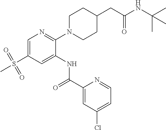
C1=C(S(=O)(=O)C)C=C(NC(C2=CC(Cl)=CC=N2)=O)C(N2CCC(CC(NC(C)(C)C)=O)CC2)=N1
